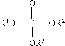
[R1O]P(=O)([OR2])[OR3]
